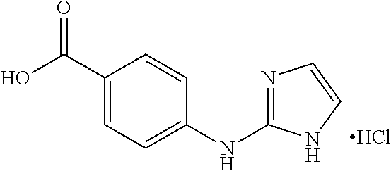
C1(C(O)=O)=CC=C(NC2=NC=CN2)C=C1.Cl
